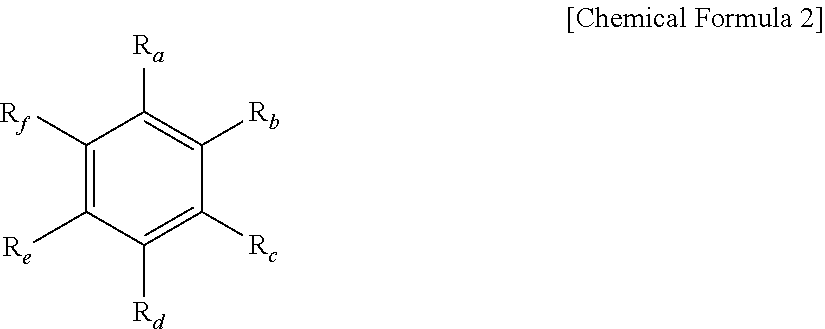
C1([Rf])=C([Re])C([Rd])=C([Rc])C([Rb])=C1[Ra]
